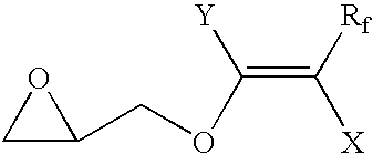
C1C(COC(=C([Rf])[X])[Y])O1
